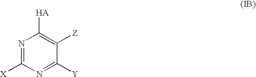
N1=C([X])N=C([Y])C([Z])=C1[HA]
